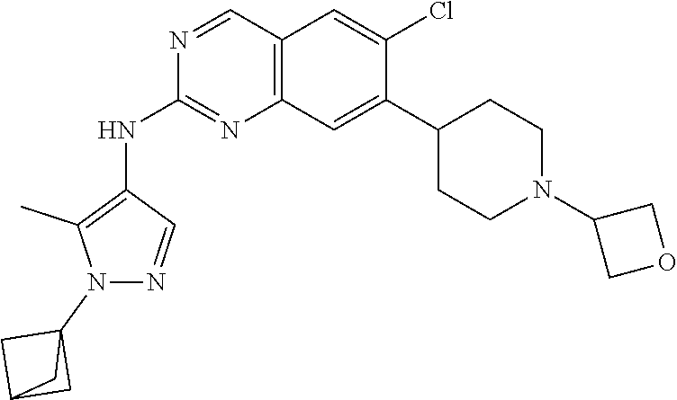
N1=CC(NC2=NC3=C(C=C(Cl)C(C4CCN(C5COC5)CC4)=C3)C=N2)=C(C)N1C12CC(C1)C2
